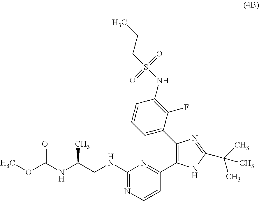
O(C(NC(CNC1=NC=CC(C2=C(C3=CC=CC(NS(CCC)(=O)=O)=C3F)N=C(C(C)(C)C)N2)=N1)C)=O)C
